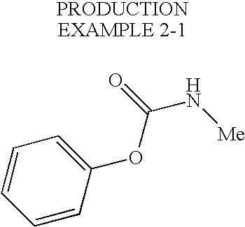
C1=CC(OC(=O)N[Me])=CC=C1
